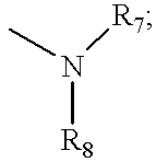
CN([R8])[R7]
